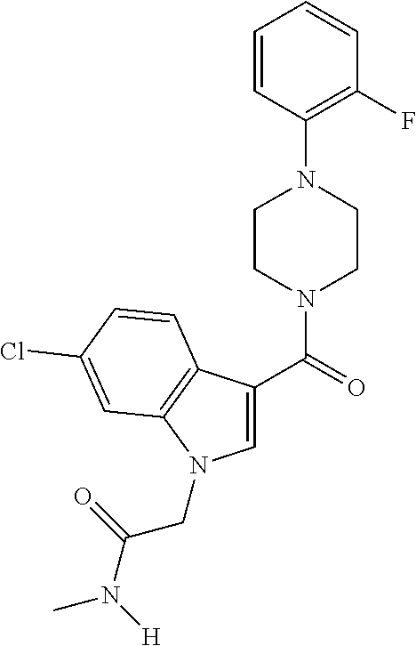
C1=CC(N2CCN(C(=O)C3=CN(CC(=O)N([H])C)C4=C3C=CC(Cl)=C4)CC2)=C(F)C=C1
